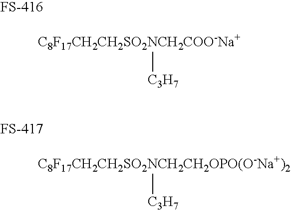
[C8F17CH2CH2SO2NCH2COO-Na+][C3H7].[C8F17CH2CH2SO2NCH2CH2OPO(O-Na+)2][C3H7]
